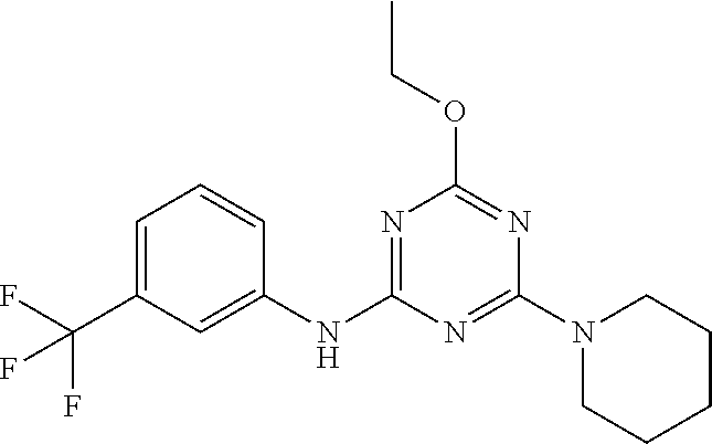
FC(C1=CC=CC(NC2=NC(OCC)=NC(N3CCCCC3)=N2)=C1)(F)F
